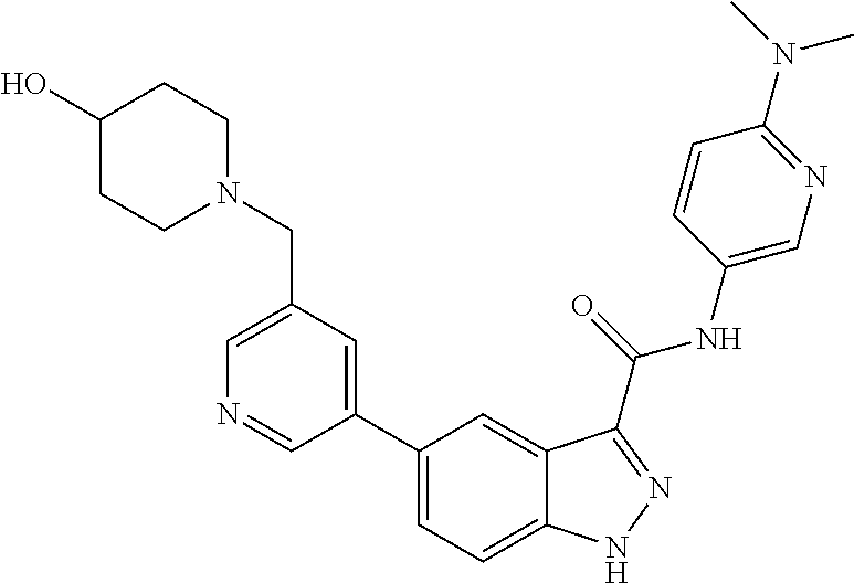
C1(CN2CCC(O)CC2)=CN=CC(C2=CC=C3C(=C2)C(C(NC2=CN=C(N(C)C)C=C2)=O)=NN3)=C1
